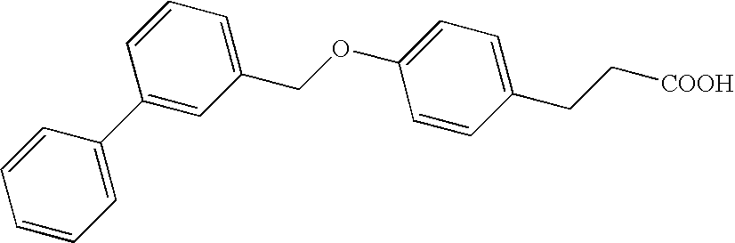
C1(CC[COOH])=CC=C(OCC2=CC=CC(C3=CC=CC=C3)=C2)C=C1
